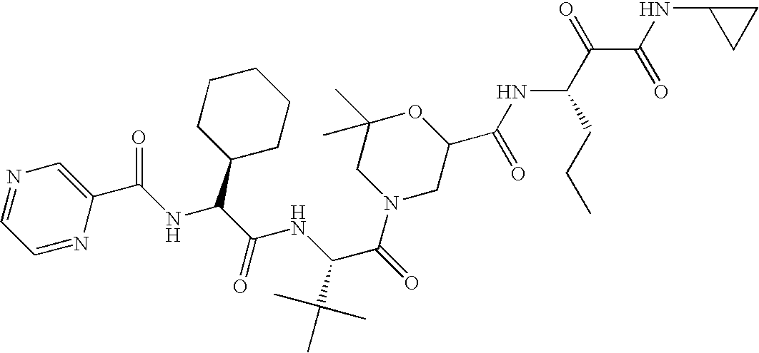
C1=NC(C(NC(C(NC(C(=O)N2CC(C(NC(C(C(NC3CC3)=O)=O)CCC)=O)OC(C)(C)C2)C(C)(C)C)=O)C2CCCCC2)=O)=CN=C1
